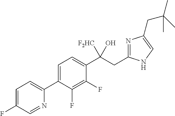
C1=C(C2=CC=C(F)C=N2)C(F)=C(F)C(C(CC2=NC(CC(C)(C)C)=CN2)(O)[F2HC])=C1
